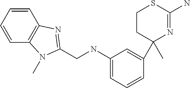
C1(NCC2=NC3=C(C=CC=C3)N2C)=CC=CC(C2(C)N=C(N)SCC2)=C1
